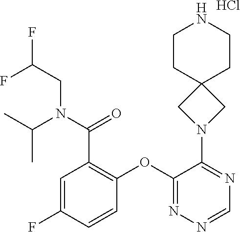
C1CC2(CCN1)CN(C1=NC=NN=C1OC1=C(C(N(CC(F)F)C(C)C)=O)C=C(F)C=C1)C2.Cl
